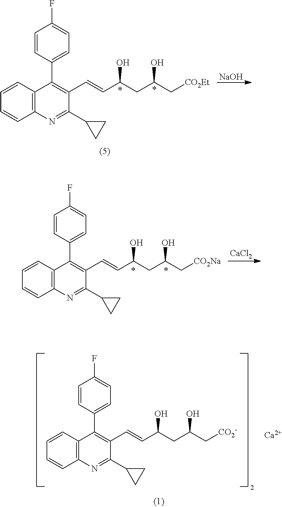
C1=CC2=C(C=C1)N=C(C1CC1)C(C=CC(CC(C[CO2-])O)O)=C2C1=CC=C(F)C=C1.[Ca].[NaOH].C1=CC2=C(C=C1)N=C(C1CC1)C(C=CC(CC(C[CO2Et])O)O)=C2C1=CC=C(F)C=C1.C1=CC2=C(C=C1)N=C(C1CC1)C(C=CC(CC(C[CO2Na])O)O)=C2C1=CC=C(F)C=C1.[CaCl2]
